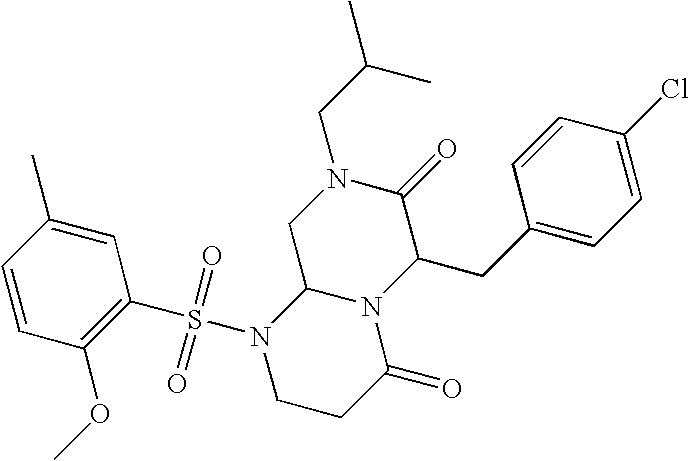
C1=CC(OC)=C(S(N2CCC(=O)N3C2CN(CC(C)C)C(=O)C3CC2=CC=C(Cl)C=C2)(=O)=O)C=C1C
